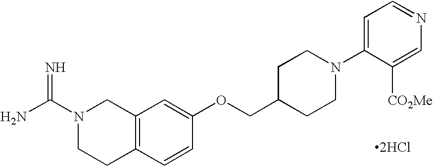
C12=C(C=CC(OCC3CCN(C4=CC=NC=C4[CO2Me])CC3)=C1)CCN(C(N)=N)C2.[2HCl]
